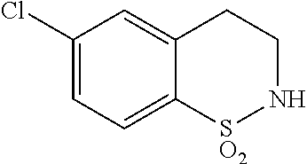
C1(Cl)=CC=C2C(=C1)CCN[SO2]2
